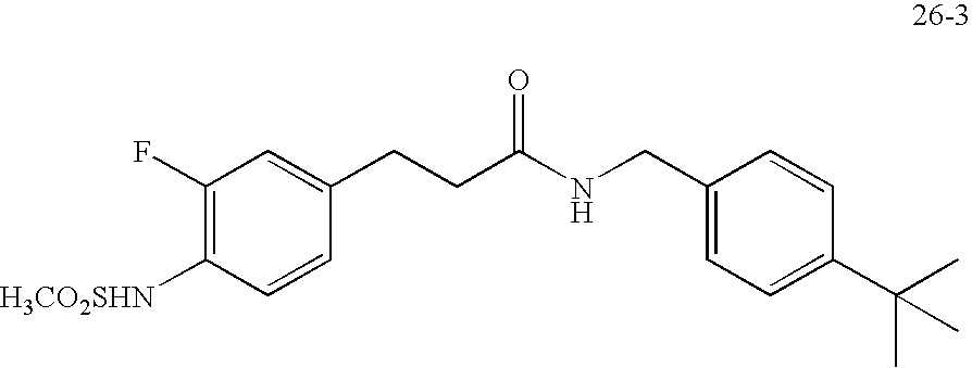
C(CC(NCC1=CC=C(C(C)(C)C)C=C1)=O)C1=CC(F)=C([H3CO2SHN])C=C1
